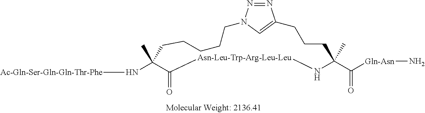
[Ac-Gln-Ser-Gln-Gln-Thr-Phe]NC1(C)CCCCCN2N=NC(=C2)CCCC(C([Gln-Asn]N)=O)(C)N[Asn-Leu-Trp-Arg-Leu-Leu]C1=O
